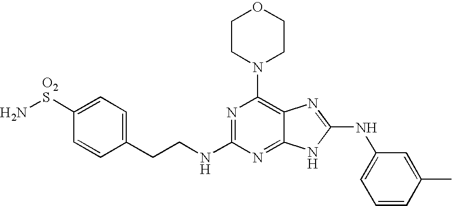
C1=C([O2S]N)C=CC(CCNC2=NC(N3CCOCC3)=C3C(=N2)NC(NC2=CC=CC(C)=C2)=N3)=C1
